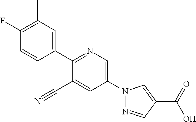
C1(C#N)=CC(N2N=CC(C(O)=O)=C2)=CN=C1C1=CC(C)=C(F)C=C1
